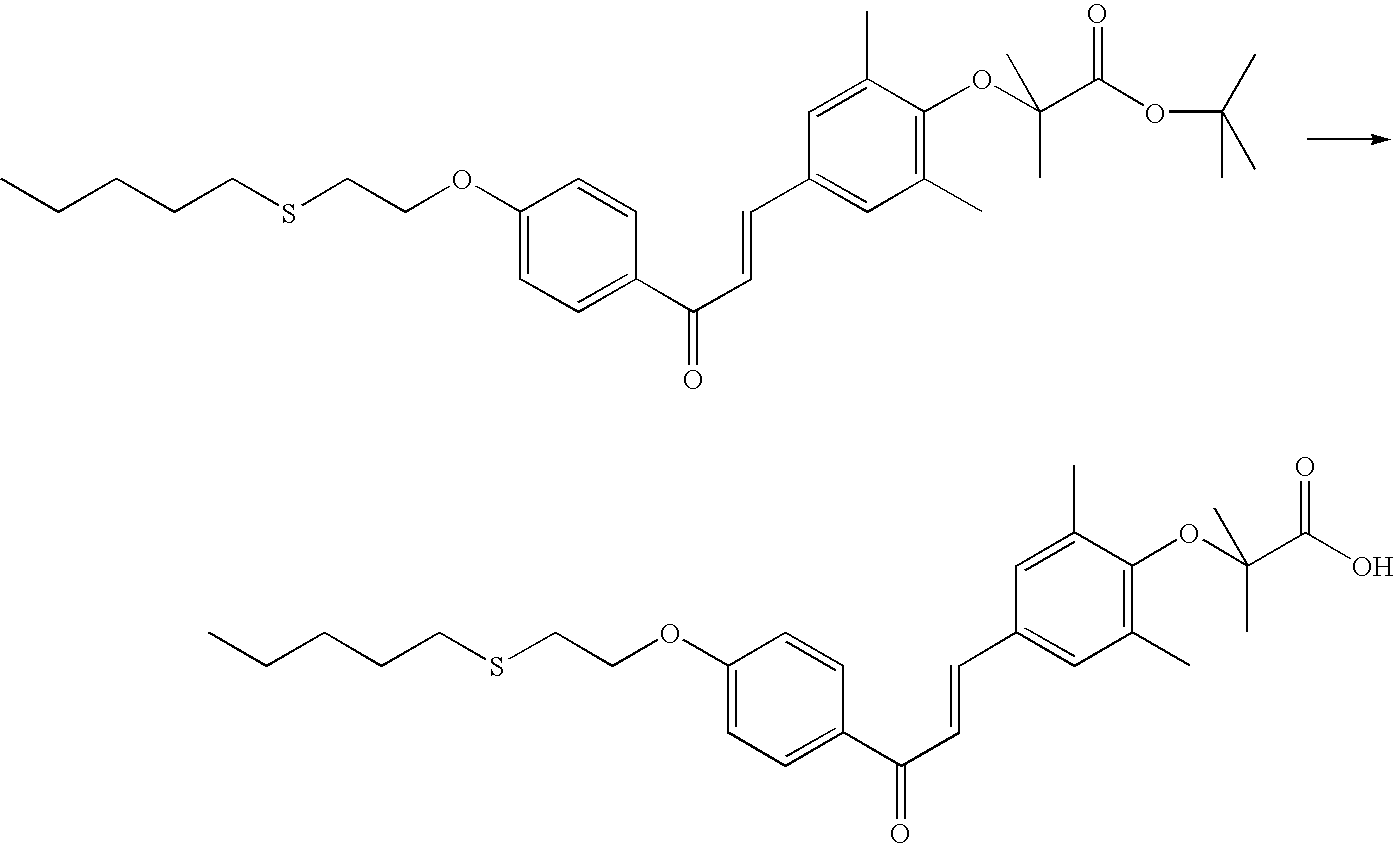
CCCCCSCCOC1=CC=C(C(C=CC2=CC(C)=C(OC(C(OC(C)(C)C)=O)(C)C)C(C)=C2)=O)C=C1.CCCCCSCCOC1=CC=C(C(C=CC2=CC(C)=C(OC(C(O)=O)(C)C)C(C)=C2)=O)C=C1
